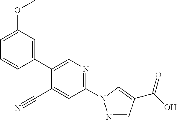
C1=CC(C2=CN=C(N3N=CC(C(=O)O)=C3)C=C2C#N)=CC(OC)=C1
